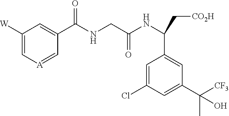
C1([W])=C[A]=CC(C(NCC(NC(C[CO2H])C2=CC(C(C)(O)[CF3])=CC(Cl)=C2)=O)=O)=C1
